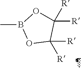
C1([R])([R])OB(C)OC1([R])[R]
